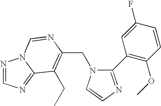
C(N1C(C2=C(OC)C=CC(F)=C2)=NC=C1)C1=C(CC)C2=NC=NN2C=N1
